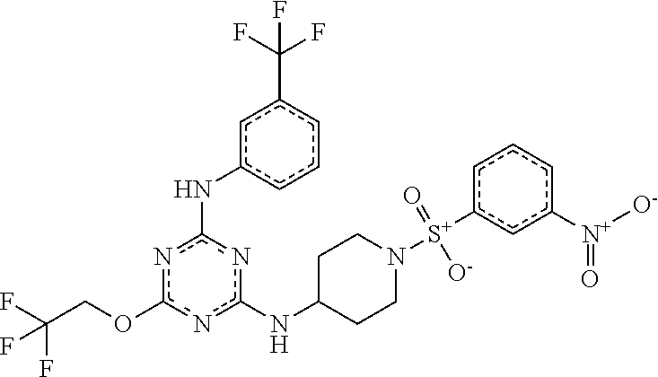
n1c(OCC(F)(F)F)nc(NC2CCN([S+](c3cc([N+]([O-])=O)ccc3)(=O)[O-])CC2)nc1Nc1cccc(C(F)(F)F)c1
